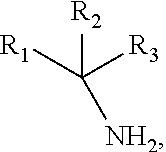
[R2]C([NH2])([R3])[R1]
